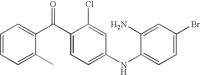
C1=CC=C(C)C(C(C2=CC=C(NC3=CC=C(Br)C=C3N)C=C2Cl)=O)=C1
